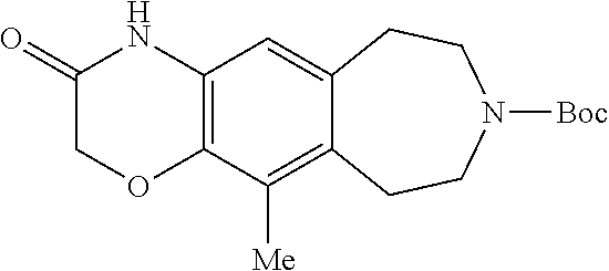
C12=C(C([Me])=C3C(=C1)CCN([Boc])CC3)OCC(=O)N2
